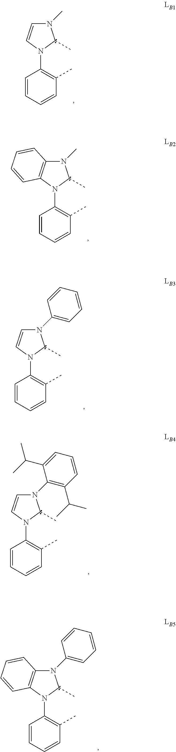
C1=CC=CC(C)=C1N1C(C)N(C)C=C1.C1=CC=CC(C)=C1N1C(C)N(C)C2=C1C=CC=C2.C1=CC=CC(C)=C1N1C(C)N(C2=CC=CC=C2)C=C1.C1=CC=CC(C)=C1N1C(C)N(C2=C(C(C)C)C=CC=C2C(C)C)C=C1.C1=CC=CC(C)=C1N1C(C)N(C2=CC=CC=C2)C2=C1C=CC=C2
